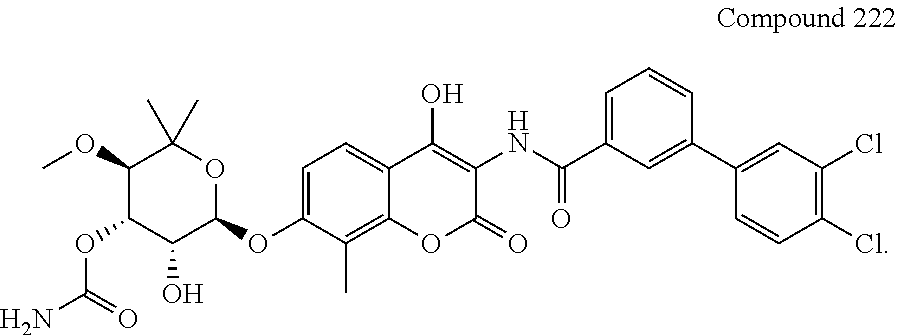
C1(C(=O)NC2=C(O)C3=CC=C(OC4C(O)C(OC(N)=O)C(OC)C(C)(C)O4)C(C)=C3OC2=O)=CC=CC(C2=CC(Cl)=C(Cl)C=C2)=C1
